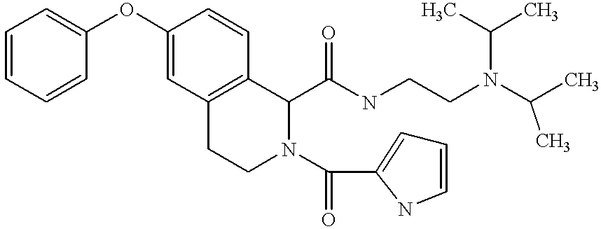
C1=CC=CC(OC2=CC3=C(C=C2)C(C(NCCN(C(C)C)C(C)C)=O)N(C(=O)C2=CC=CN2)CC3)=C1
